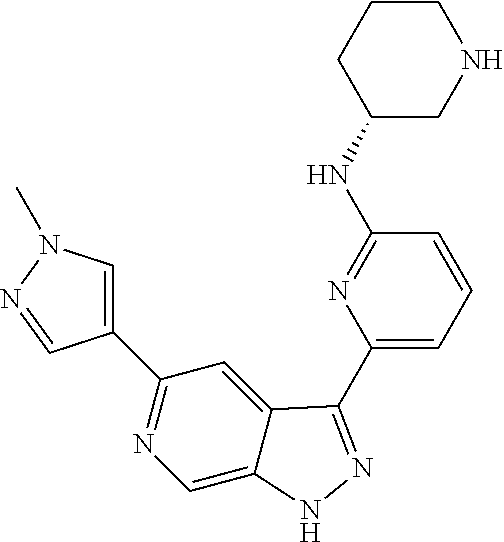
C1(C2=CN(C)N=C2)=NC=C2C(=C1)C(C1=CC=CC(NC3CNCCC3)=N1)=NN2
